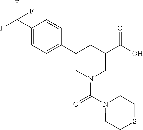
C1(C2CN(C(N3CCSCC3)=O)CC(C(=O)O)C2)=CC=C(C(F)(F)F)C=C1
